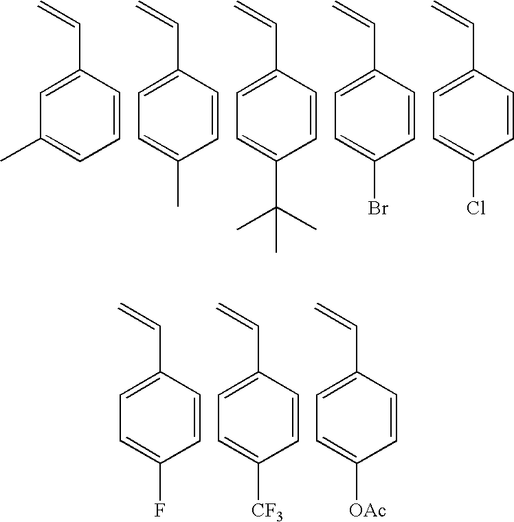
C1=C(C=C)C=CC=C1C.C1=C(C=C)C=CC(C)=C1.C1=C(C=C)C=CC(C(C)(C)C)=C1.C1=C(C=C)C=CC(Br)=C1.C1=C(C=C)C=CC(Cl)=C1.C1=C(C=C)C=CC(F)=C1.C1=C(C=C)C=CC([CF3])=C1.C1=C(C=C)C=CC([OAc])=C1
